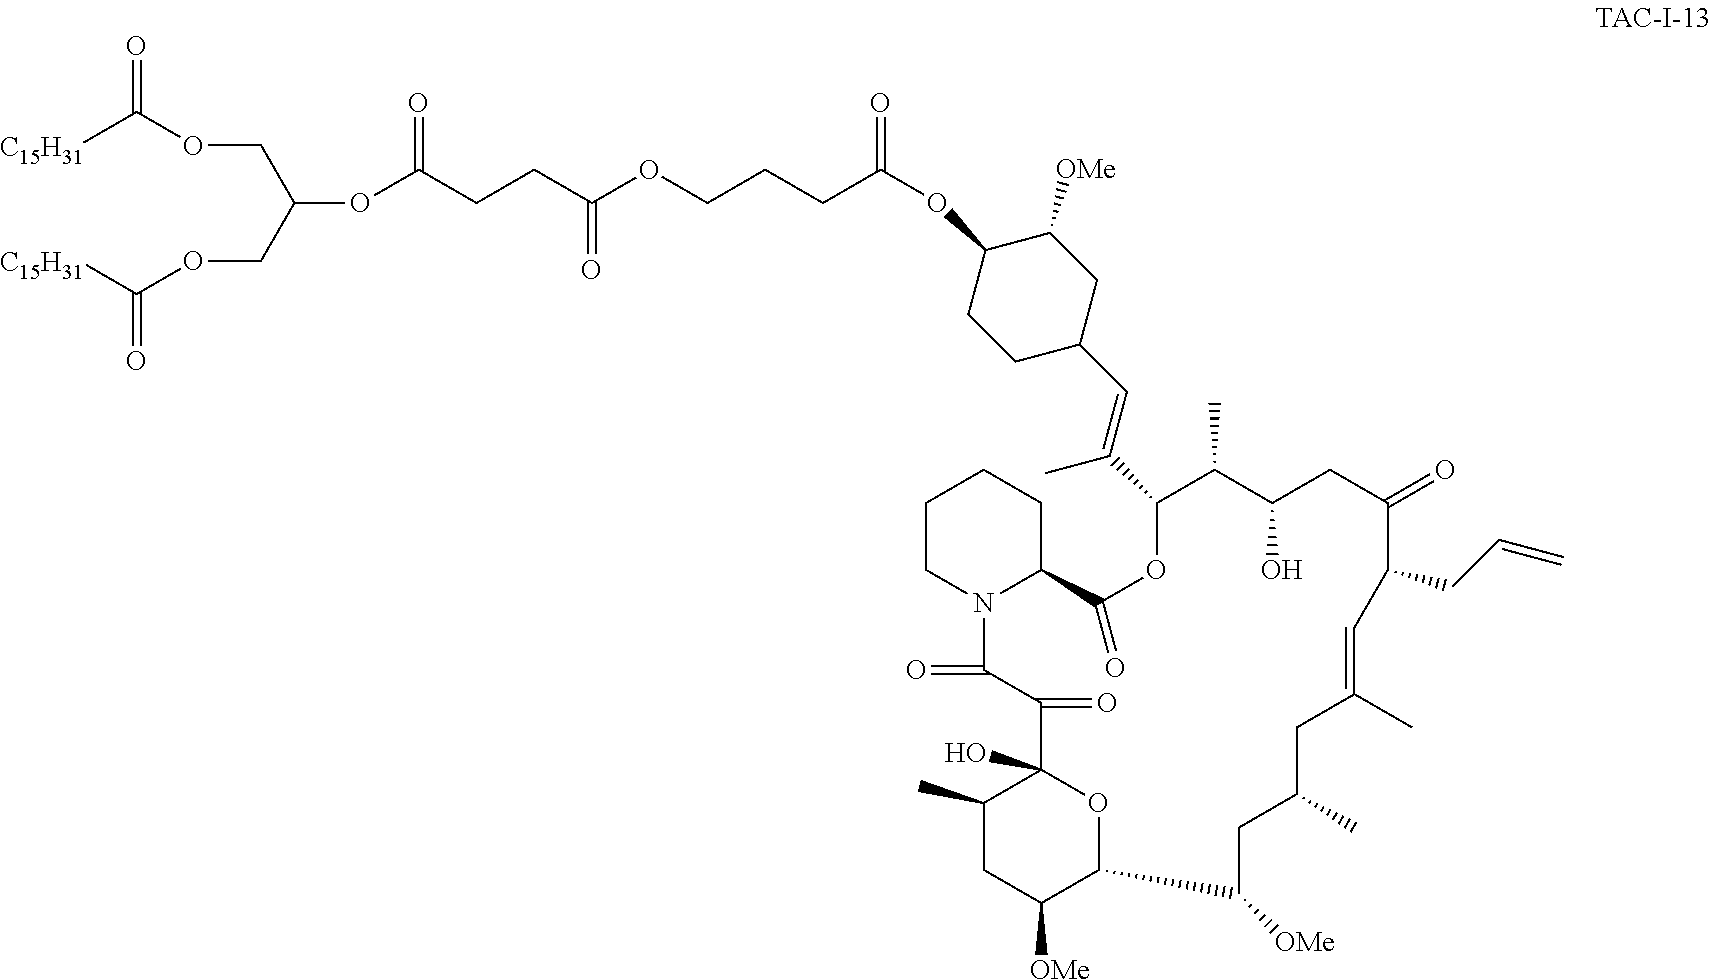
O(C(CCCOC(CCC(OC(COC([C15H31])=O)COC([C15H31])=O)=O)=O)=O)C1CCC(C=C(C2OC(=O)C3CCCCN3C(=O)C(=O)C3(O)C(C)CC([OMe])C(O3)C([OMe])CC(C)CC(C)=CC(CC=C)C(=O)CC(O)C2C)C)CC1[OMe]
